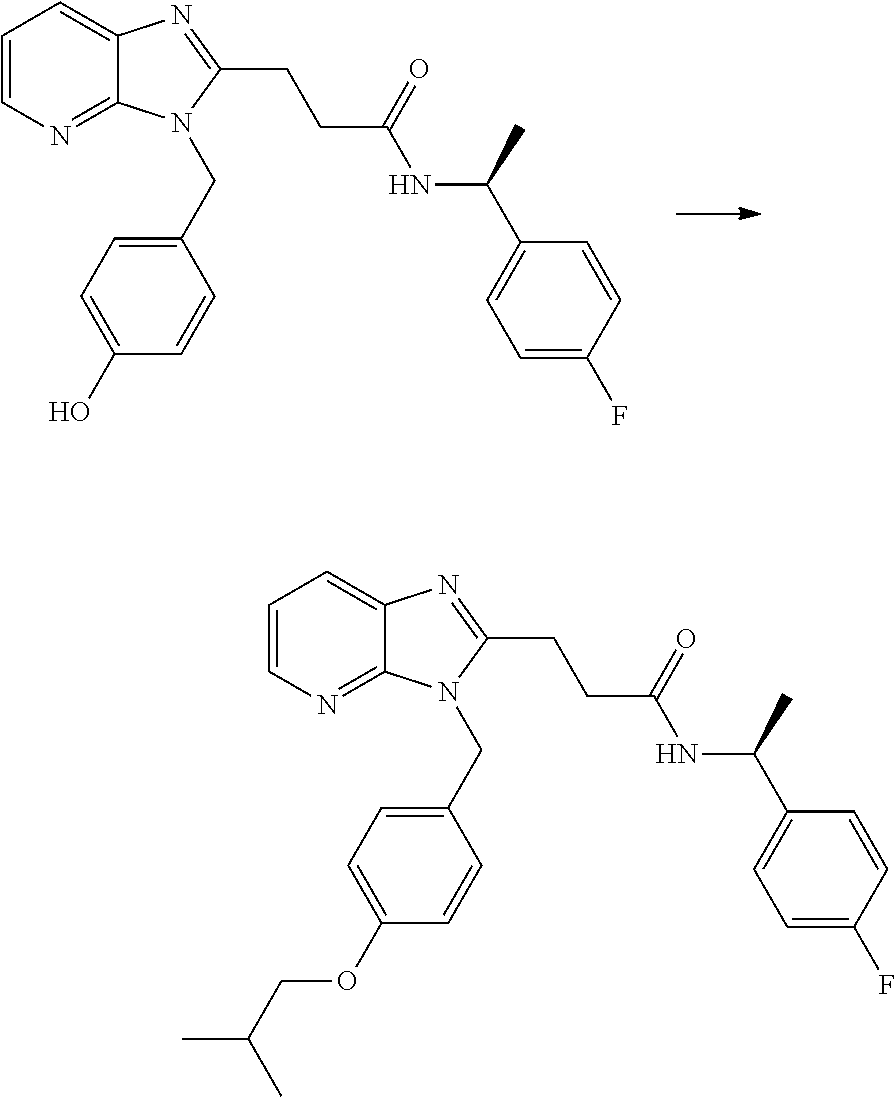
C1=CN=C2C(=C1)N=C(CCC(=O)NC(C1=CC=C(F)C=C1)C)N2CC1=CC=C(O)C=C1.C1=CN=C2C(=C1)N=C(CCC(=O)NC(C1=CC=C(F)C=C1)C)N2CC1=CC=C(OCC(C)C)C=C1
